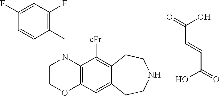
C1(CN2C3=C(OCC2)C=C2C(=C3[cPr])CCNCC2)=C(F)C=C(F)C=C1.C(C=CC(=O)O)(=O)O
